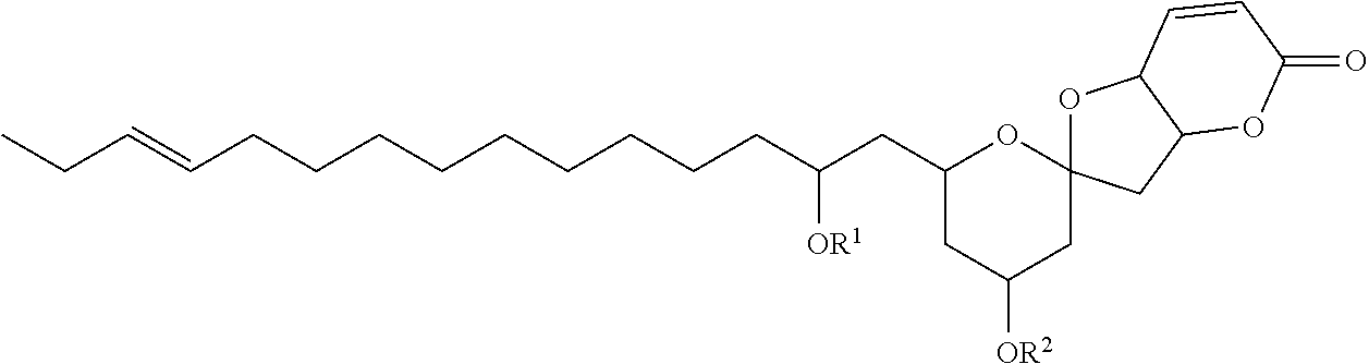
C(C=CCCCCCCCCCC(CC1CC([OR2])CC2(O1)OC1C(C2)OC(=O)C=C1)[OR1])C
